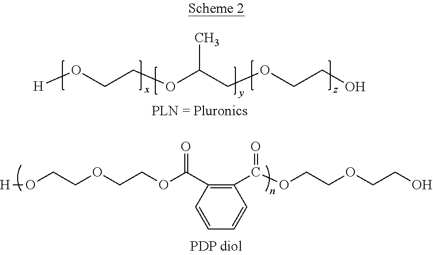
[H]OCCOC(COCCO)C.[H]OCCOCCOC(C1=C(C(OCCOCCO)=O)C=CC=C1)=O
